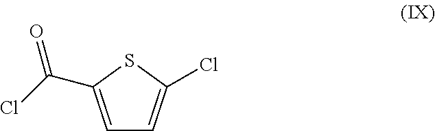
C1=C(C(Cl)=O)SC(Cl)=C1
